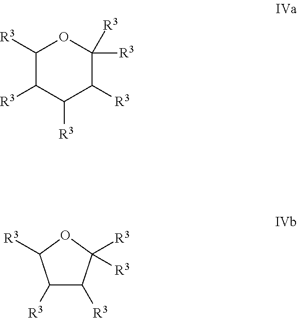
C1([R3])C([R3])C([R3])C([R3])C([R3])([R3])O1.C1([R3])C([R3])C([R3])([R3])OC1[R3]
